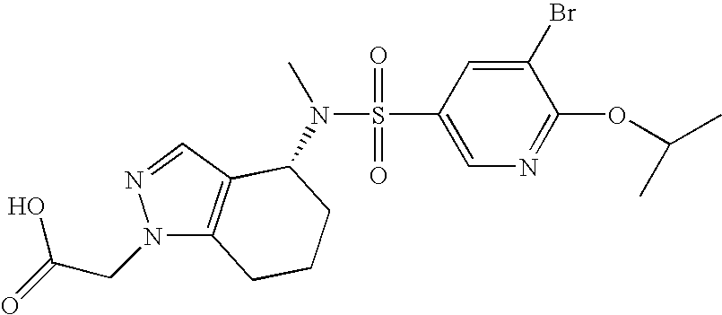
N1(CC(O)=O)C2=C(C=N1)C(N(S(=O)(=O)C1=CN=C(OC(C)C)C(Br)=C1)C)CCC2
